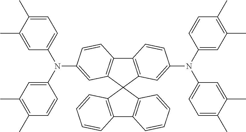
C12=C(C=C(N(C3=CC(C)=C(C)C=C3)C3=CC=C(C)C(C)=C3)C=C1)C1(C3=C2C=CC(N(C2=CC=C(C)C(C)=C2)C2=CC(C)=C(C)C=C2)=C3)C2=C(C3=C1C=CC=C3)C=CC=C2
